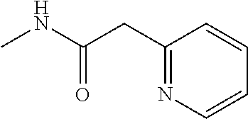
C1(CC(NC)=O)=NC=CC=C1
